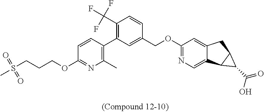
C1=CC(C2=C(C(F)(F)F)C=CC(COC3=NC=C4C(=C3)CC3C4C3C(O)=O)=C2)=C(C)N=C1OCCCS(C)(=O)=O
